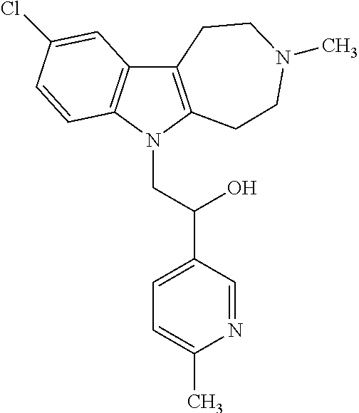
C12=C(N(CC(C3=CC=C(C)N=C3)O)C3=C1C=C(Cl)C=C3)CCN(C)CC2
